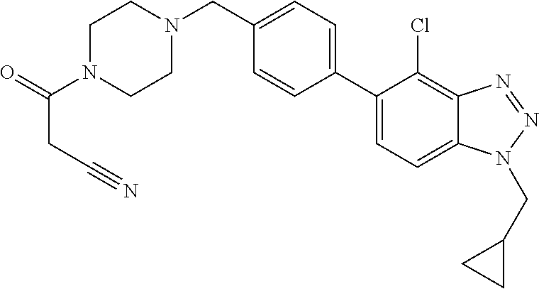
C1(CN2CCN(C(=O)CC#N)CC2)=CC=C(C2=CC=C3C(=C2Cl)N=NN3CC2CC2)C=C1
